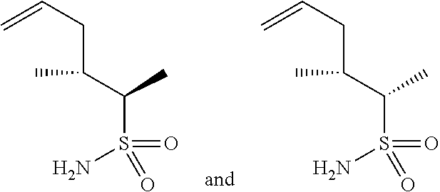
C(C(C(S(N)(=O)=O)C)C)C=C.C(C(C(S(N)(=O)=O)C)C)C=C
